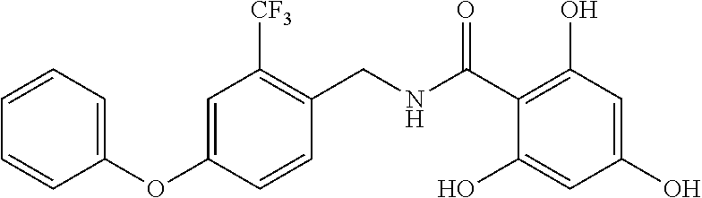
C1(CNC(C2=C(O)C=C(O)C=C2O)=O)=C([CF3])C=C(OC2=CC=CC=C2)C=C1
